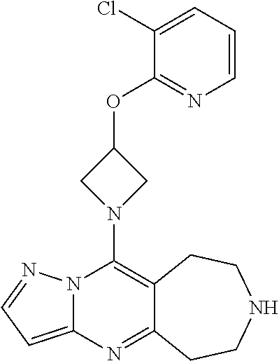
N12C(=CC=N1)N=C1C(=C2N2CC(OC3=NC=CC=C3Cl)C2)CCNCC1
